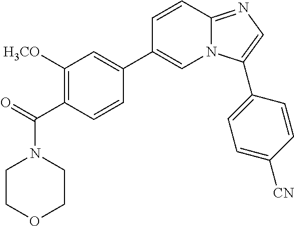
N1(C(=O)C2=C([H3CO])C=C(C3=CN4C(=NC=C4C4=CC=C([CN])C=C4)C=C3)C=C2)CCOCC1
